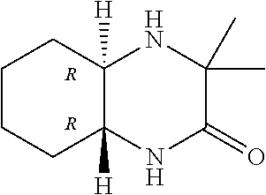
C12([H])C([H])(NC(=O)C(C)(C)N1)CCCC2.[R].[R]
